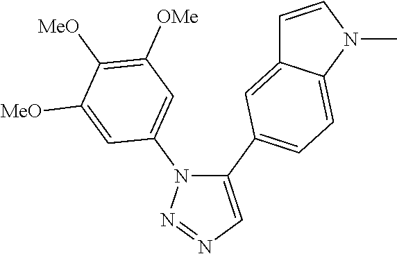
C1(C2=CC=C3C(=C2)C=CN3C)=CN=NN1C1=CC([OMe])=C([MeO])C([MeO])=C1
